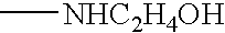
C[NHC2H4OH]
